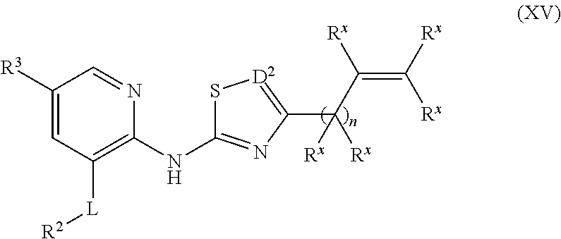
C1([R3])=CC([L][R2])=C(NC2=NC(C(C(=C([Rx])[Rx])[Rx])([Rx])[Rx])=[D2]S2)N=C1
